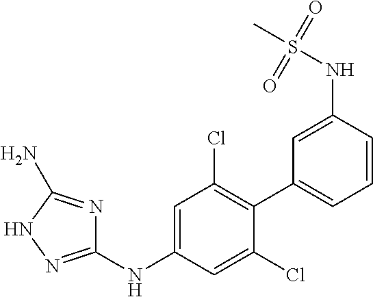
C1(NC2=CC(Cl)=C(C3=CC=CC(NS(C)(=O)=O)=C3)C(Cl)=C2)=NNC(N)=N1
